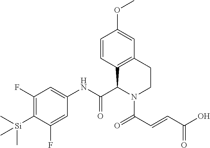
C1(F)=C([Si](C)(C)C)C(F)=CC(NC(=O)C2C3=C(C=C(OC)C=C3)CCN2C(C=CC(O)=O)=O)=C1
